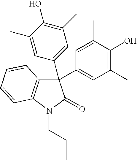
C1(C2(C3=CC(C)=C(O)C(C)=C3)C3=C(N(CCC)C2=O)C=CC=C3)=CC(C)=C(O)C(C)=C1
